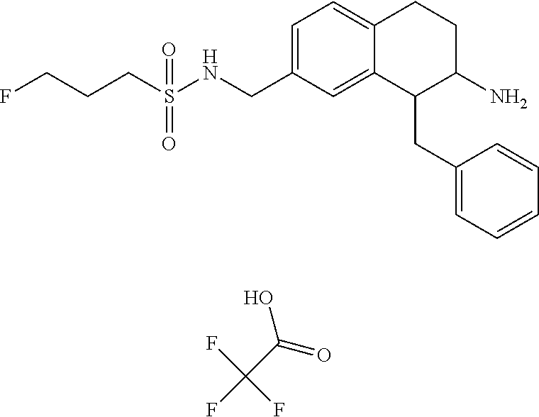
C1=C(CNS(CCCF)(=O)=O)C=C2C(=C1)CCC(N)C2CC1=CC=CC=C1.FC(C(=O)O)(F)F
